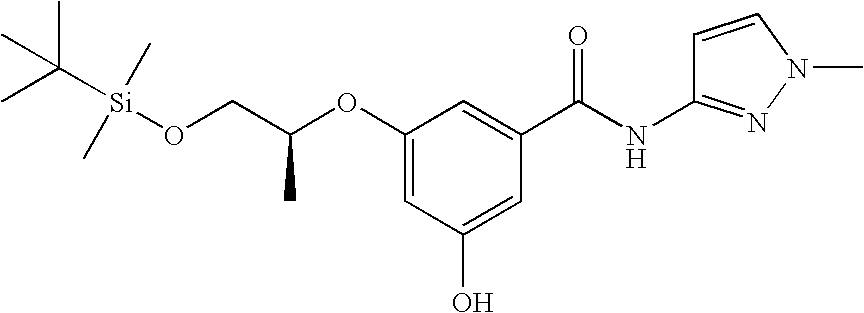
O(CC(OC1=CC(O)=CC(C(=O)NC2=NN(C)C=C2)=C1)C)[Si](C(C)(C)C)(C)C
